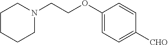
C1CCCN(CCOC2=CC=C([CHO])C=C2)C1
